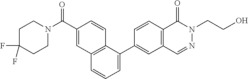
C1(C2=CC=CC3=C2C=CC(C(N2CCC(F)(F)CC2)=O)=C3)=CC2=C(C=C1)C(=O)N(CCO)N=C2
